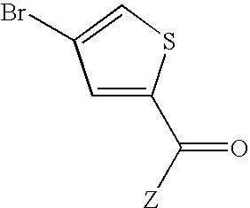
C1=C(C([Z])=O)SC=C1Br
